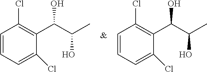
C1=CC=C(Cl)C(C(O)C(O)C)=C1Cl.C1=CC=C(Cl)C(C(O)C(O)C)=C1Cl
